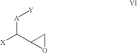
[X]C(C1CO1)[A][Y]
